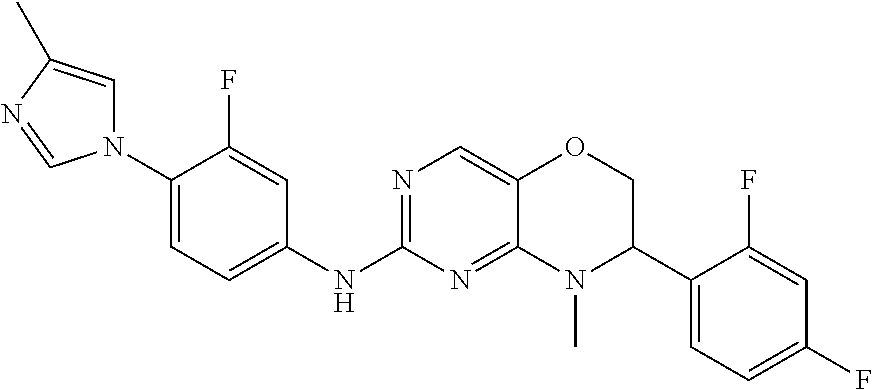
C1(N2C=C(C)N=C2)=CC=C(NC2=NC=C3C(=N2)N(C)C(C2=CC=C(F)C=C2F)CO3)C=C1F
